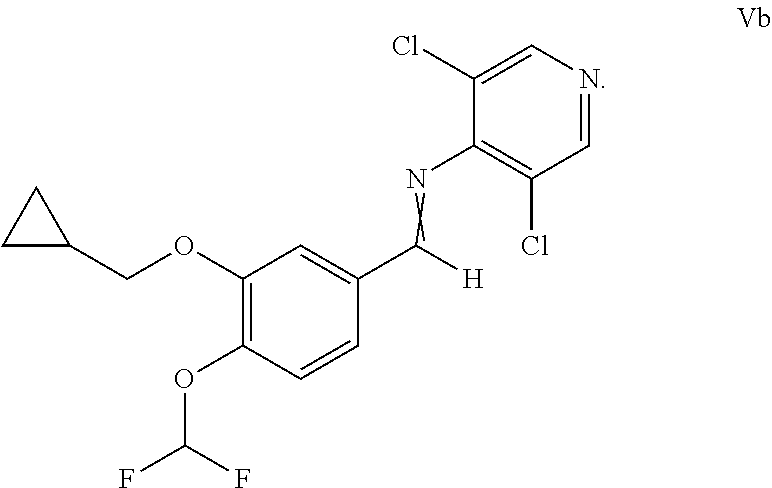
C1(OCC2CC2)=C(OC(F)F)C=CC(C([H])=NC2=C(Cl)C=NC=C2Cl)=C1
